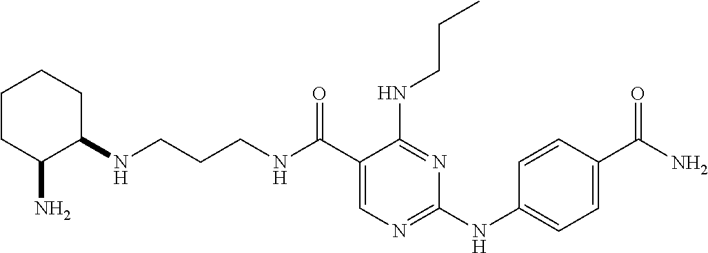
C(CCNC(C1=CN=C(NC2=CC=C(C(N)=O)C=C2)N=C1NCCC)=O)NC1CCCCC1N
